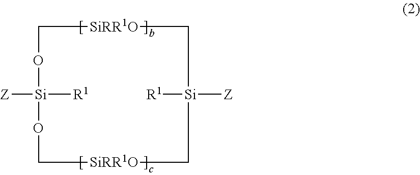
C1O[Si]([R1])([Z])OC[SiRR1O]C[Si]([R1])([Z])C[SiRR1O]1
